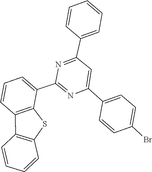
N1=C(C2=CC=CC=C2)C=C(C2=CC=C(Br)C=C2)N=C1C1=CC=CC2=C1SC1=C2C=CC=C1
